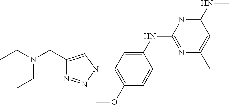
C1=CC(OC)=C(N2N=NC(CN(CC)CC)=C2)C=C1NC1=NC(C)=CC(NC)=N1
